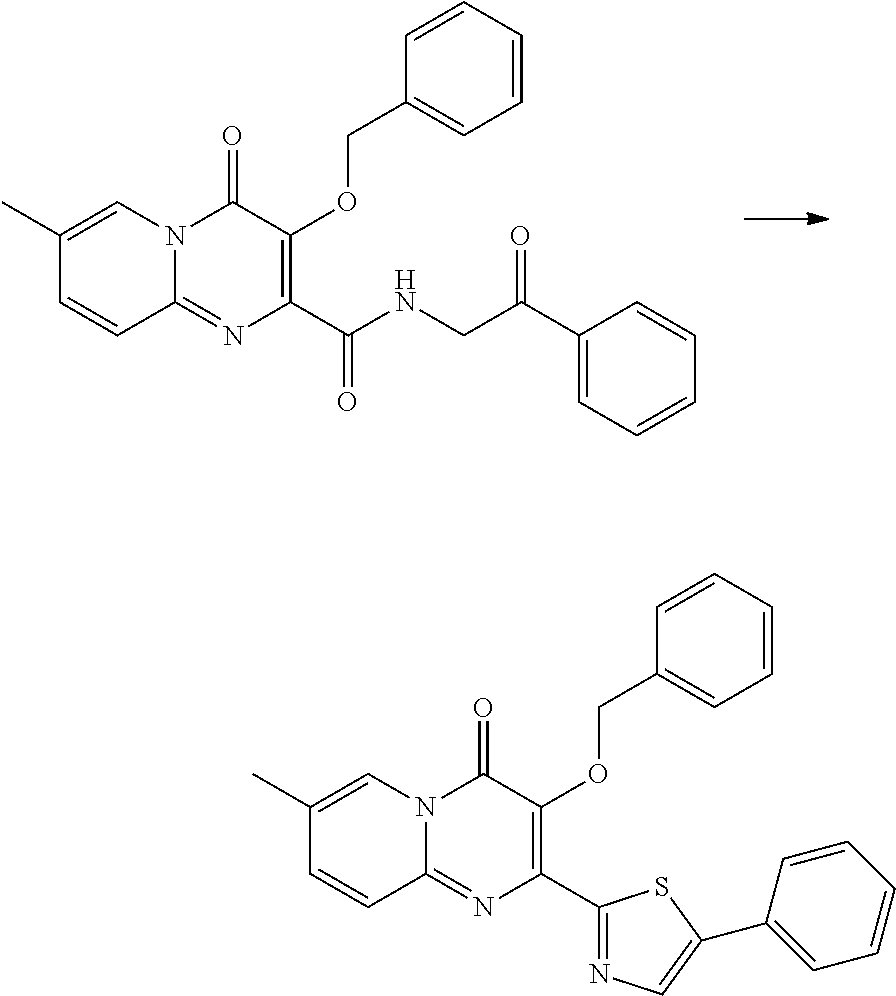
C1=CC2=NC(C(NCC(C3=CC=CC=C3)=O)=O)=C(OCC3=CC=CC=C3)C(=O)N2C=C1C.C1=CC2=NC(C3=NC=C(C4=CC=CC=C4)S3)=C(OCC3=CC=CC=C3)C(=O)N2C=C1C
